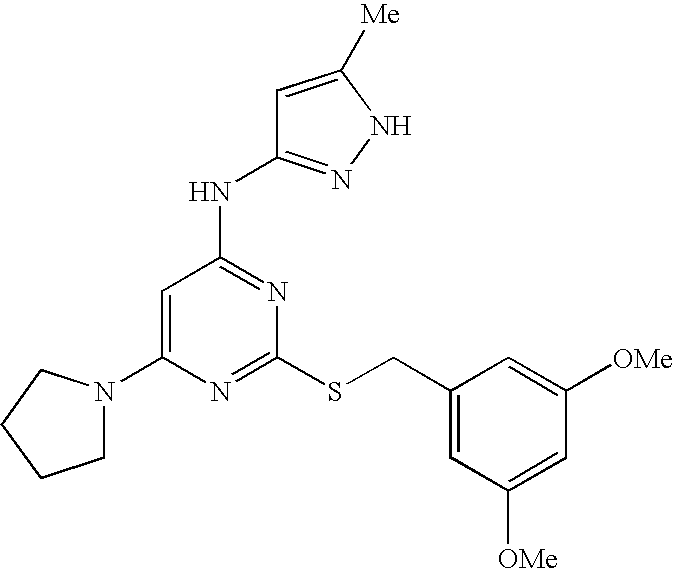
C1(N2CCCC2)=CC(NC2=NNC([Me])=C2)=NC(SCC2=CC([OMe])=CC([OMe])=C2)=N1
